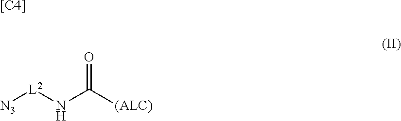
[[C4]].O=C(N[L2][N3])[(ALC)]
